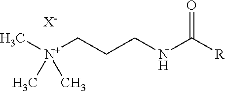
[X-].[N+](CCCNC([R])=O)(C)(C)C
